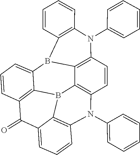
C1=CC2=C(C=C1)B1C3=C(N2C2=CC=CC=C2)C=CC2=C3B3C4=C(C=CC=C14)C(=O)C1=CC=CC(=C31)N2C1=CC=CC=C1
